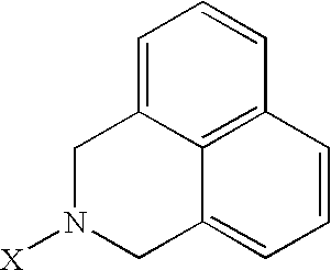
C1N([X])CC2=CC=CC3=C2C1=CC=C3
